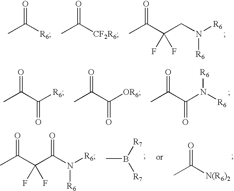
CC(C(CN([R6])[R6])(F)F)=O.CC([R6])=O.CC([CF2R6])=O.CC(C(N([R6])[R6])=O)=O.CC(C([R6])=O)=O.CC(C([OR6])=O)=O.CB([R7])[R7].CC(C(C(N([R6])[R6])=O)(F)F)=O.CC([N(R6)2])=O
